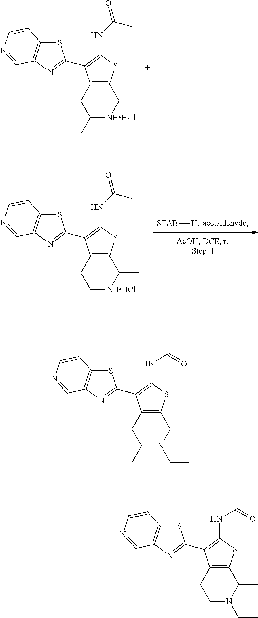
C1(C)[NHHCl]CC2=C(C1)C(C1=NC3=C(S1)C=CN=C3)=C(NC(=O)C)S2.C1(C)N(CC)CC2=C(C1)C(C1=NC3=C(S1)C=CN=C3)=C(NC(=O)C)S2.[STAB][H].C1[NHHCl]C(C)C2=C(C1)C(C1=NC3=C(S1)C=CN=C3)=C(NC(=O)C)S2.C1N(CC)C(C)C2=C(C1)C(C1=NC3=C(S1)C=CN=C3)=C(NC(=O)C)S2
